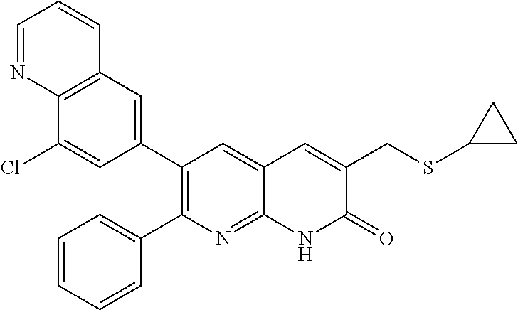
C12=C(C=C(C3=C(C4=CC=CC=C4)N=C4C(=C3)C=C(CSC3CC3)C(=O)N4)C=C1Cl)C=CC=N2
